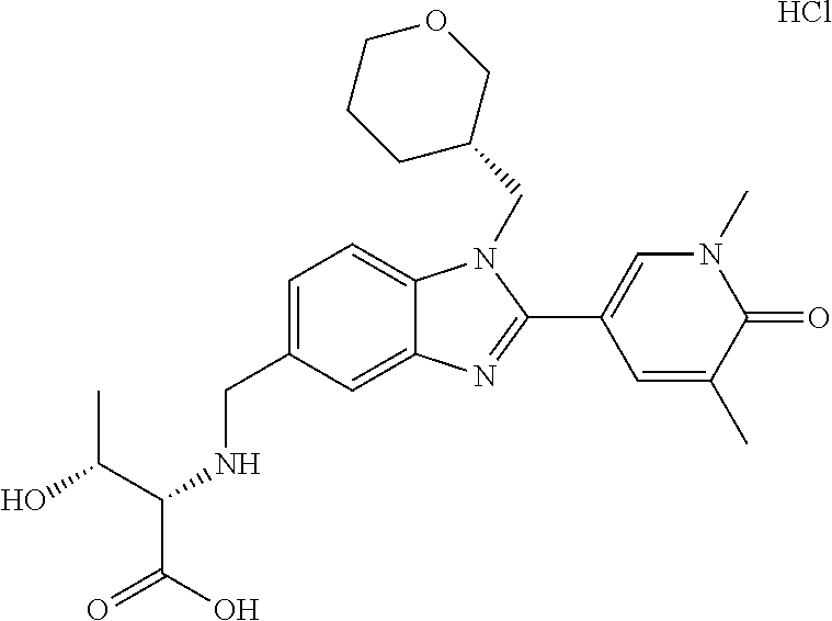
Cl.C1=C(CNC(C(O)C)C(O)=O)C=C2C(=C1)N(CC1COCCC1)C(C1=CN(C)C(=O)C(C)=C1)=N2
